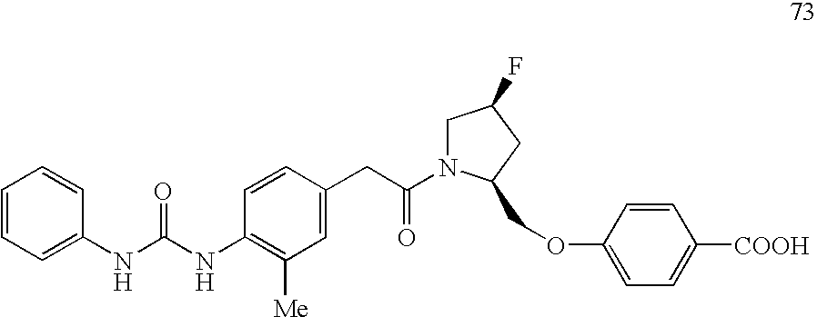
C1=CC=C(NC(NC2=C([Me])C=C(CC(=O)N3CC(F)CC3COC3=CC=C([COOH])C=C3)C=C2)=O)C=C1
